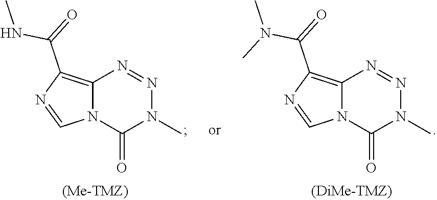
C12=C(C(=O)N(C)C)N=CN1C(=O)N(C)N=N2.C12=C(C(=O)NC)N=CN1C(=O)N(C)N=N2
